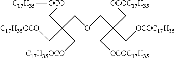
C(COCC(C[OCOC17H35])(C[OCOC17H35])C[OCOC17H35])(C[C17H35OCO])(C[OCO][C17H35])C[C17H35OCO]
